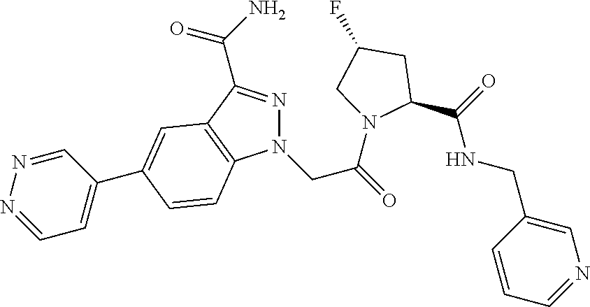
N1(CC(=O)N2C(C(NCC3=CN=CC=C3)=O)CC(F)C2)N=C(C(N)=O)C2=C1C=CC(C1=CC=NN=C1)=C2
